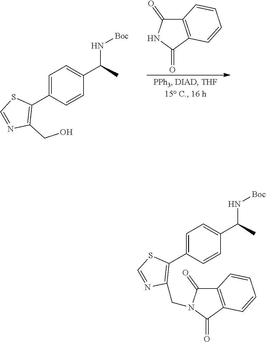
C12=C(C(=O)NC1=O)C=CC=C2.C1=C(C2=C(CO)N=CS2)C=CC(C(N[Boc])C)=C1.C1=C(C2=C(CN3C(=O)C4=C(C3=O)C=CC=C4)N=CS2)C=CC(C(N[Boc])C)=C1
